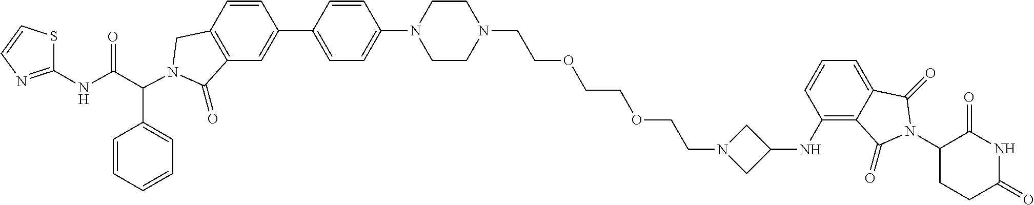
C1(C2=CC3=C(C=C2)CN(C(C2=CC=CC=C2)C(NC2=NC=CS2)=O)C3=O)=CC=C(N2CCN(CCOCCOCCN3CC(NC4=C5C(=CC=C4)C(=O)N(C4CCC(=O)NC4=O)C5=O)C3)CC2)C=C1
